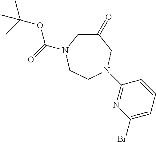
C(=O)(OC(C)(C)C)N1CC(=O)CN(C2=NC(Br)=CC=C2)CC1
